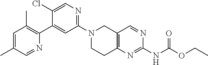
N1(C2=NC=C(Cl)C(C3=C(C)C=C(C)C=N3)=C2)CCC2=C(C1)C=NC(NC(OCC)=O)=N2
